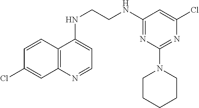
C12=C(N=CC=C1NCCNC1=NC(N3CCCCC3)=NC(Cl)=C1)C=C(Cl)C=C2
